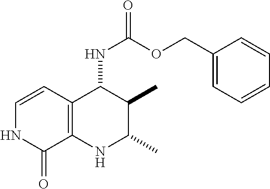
C1=CC2=C(C(=O)N1)NC(C)C(C)C2NC(=O)OCC1=CC=CC=C1
